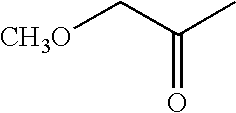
[CH3O]CC(C)=O
